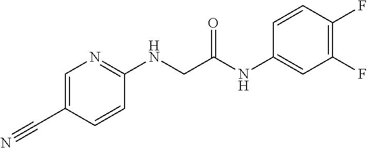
C1=C(C#N)C=CC(NCC(NC2=CC(F)=C(F)C=C2)=O)=N1
